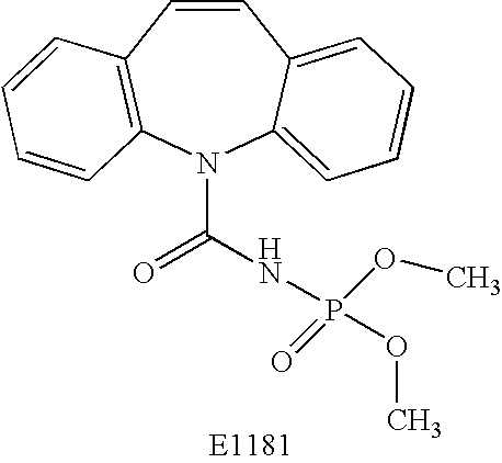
C1=CC2=C(N(C(NP(OC)(=O)OC)=O)C3=CC=CC=C13)C=CC=C2
